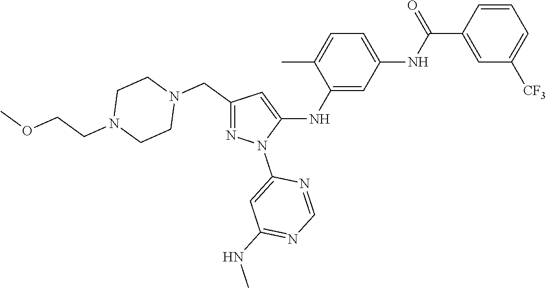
C1(CN2CCN(CCOC)CC2)=NN(C2=CC(NC)=NC=N2)C(NC2=CC(NC(C3=CC([CF3])=CC=C3)=O)=CC=C2C)=C1
